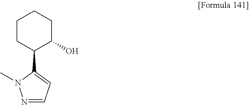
OC1CCCCC1C1=CC=NN1C
